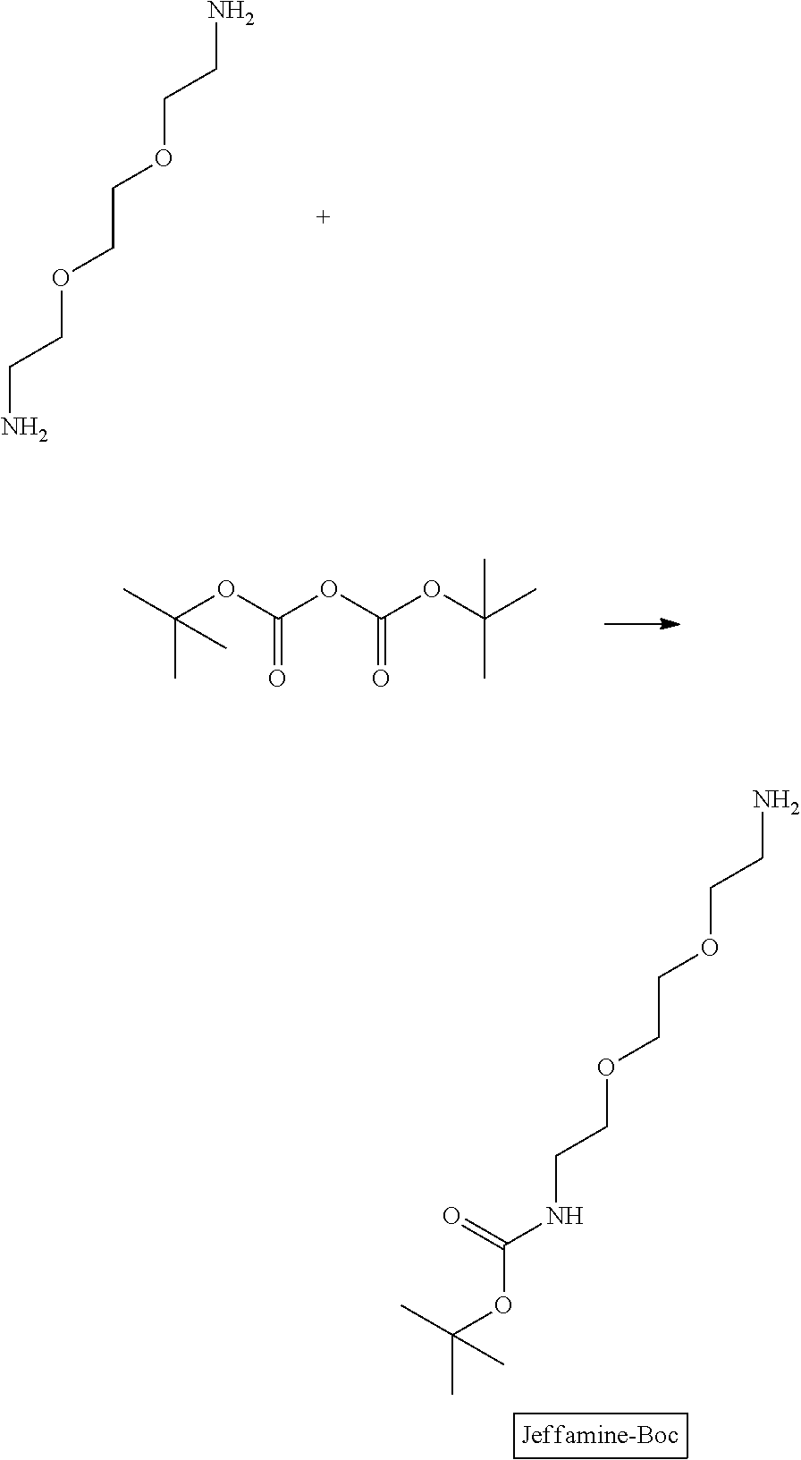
C(OCCOCCN)CN.CC(OC(OC(OC(C)(C)C)=O)=O)(C)C.C(OCCOCCNC(=O)OC(C)(C)C)CN
